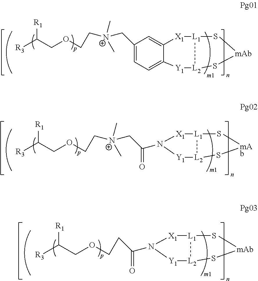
C1(C[N+](CCOCC([R3])[R1])(C)C)=CC=C2C(=C1)[X1][L1](S)[L2](S[mAb]C)[Y1]2.C(=O)(C[N+](CCOCC([R3])[R1])(C)C)N1[X1][L1](S)[L2](S[mAb]C)[Y1]1.C(=O)(CCOCC([R3])[R1])N1[X1][L1](S)[L2](S[mAb]C)[Y1]1
